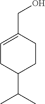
C1=C(CO)CCC(C(C)C)C1
